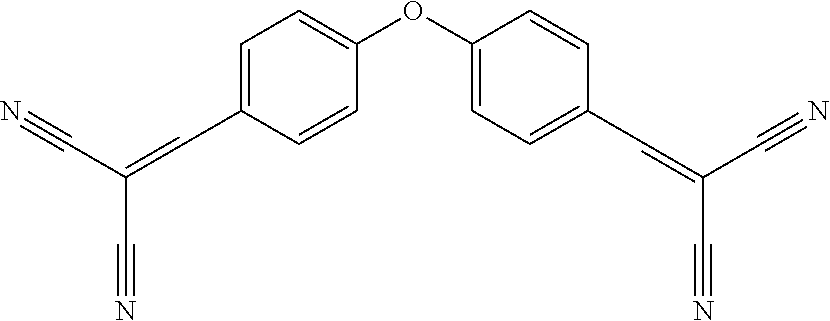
C1=C(C=C(C#N)C#N)C=CC(OC2=CC=C(C=C(C#N)C#N)C=C2)=C1
